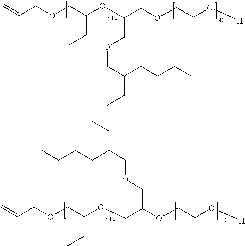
C=CCOCC(OC(COCCO[H])COCC(CC)CCCC)CC.C=CCOCC(OCC(OCCO[H])COCC(CC)CCCC)CC
